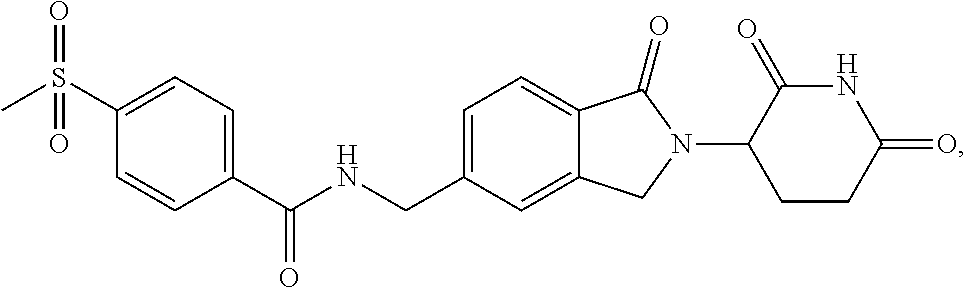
C1=C(CNC(C2=CC=C(S(C)(=O)=O)C=C2)=O)C=C2C(=C1)C(=O)N(C1CCC(=O)NC1=O)C2
